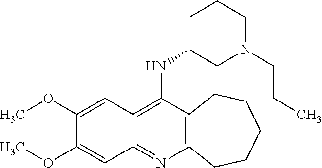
C12=C(N=C3C(=C1NC1CN(CCC)CCC1)C=C(OC)C(OC)=C3)CCCCC2
